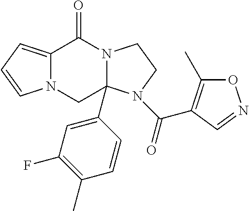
C12=CC=CN1CC1(C3=CC(F)=C(C)C=C3)N(C2=O)CCN1C(=O)C1=C(C)ON=C1
